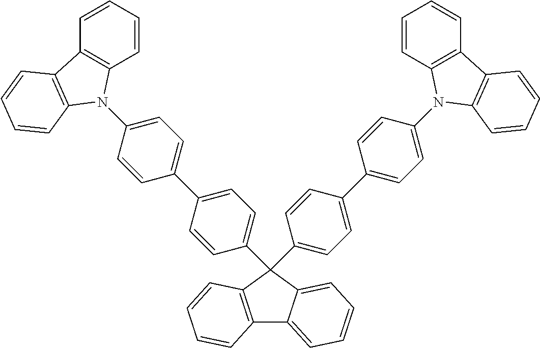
C1=CC=CC2=C1N(C1=CC=C(C3=CC=C(C4(C5=CC=C(C6=CC=C(N7C8=C(C=CC=C8)C8=C7C=CC=C8)C=C6)C=C5)C5=CC=CC=C5C5=C4C=CC=C5)C=C3)C=C1)C1=C2C=CC=C1
